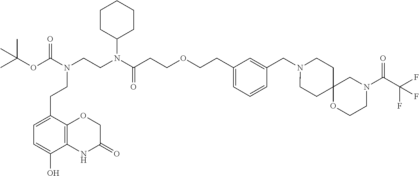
C(CCOCCC1=CC=CC(CN2CCC3(CC2)OCCN(C(C(F)(F)F)=O)C3)=C1)(=O)N(CCN(C(OC(C)(C)C)=O)CCC1=CC=C(O)C2=C1OCC(=O)N2)C1CCCCC1
